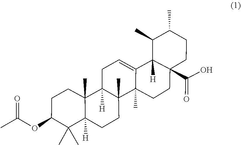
C1C=C2C3([H])C(C)C(C)CCC3(C(O)=O)CCC2(C)C2(C)C1([H])C1(C)C([H])(CC2)C(C)(C)C(OC(=O)C)CC1
